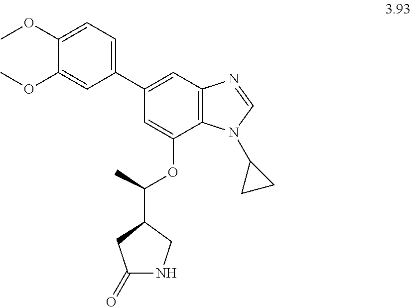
C1(C2=CC=C(OC)C(OC)=C2)=CC2=C(N(C3CC3)C=N2)C(OC(C2CNC(=O)C2)C)=C1
